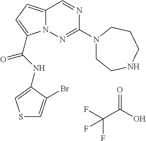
O=C(O)C(F)(F)F.N1=CC2=CC=C(C(NC3=CSC=C3Br)=O)N2N=C1N1CCNCCC1
